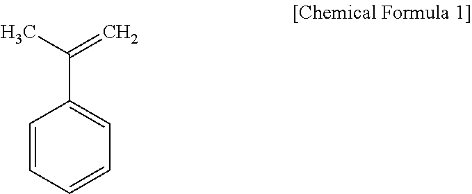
C1=CC=CC=C1C(C)=C
